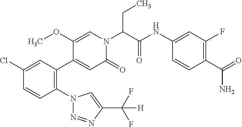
C1(Cl)=CC(C2=CC(=O)N(C(C(NC3=CC(F)=C(C(=O)N)C=C3)=O)CC)C=C2OC)=C(N2N=NC(C(F)(F)[H])=C2)C=C1
